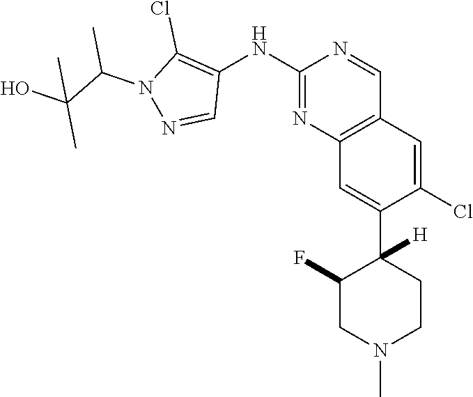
C12=C(C=C(Cl)C(C3([H])CCN(C)CC3F)=C1)C=NC(NC1=C(Cl)N(C(C)C(C)(O)C)N=C1)=N2
